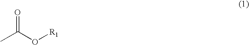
CC(O[R1])=O
